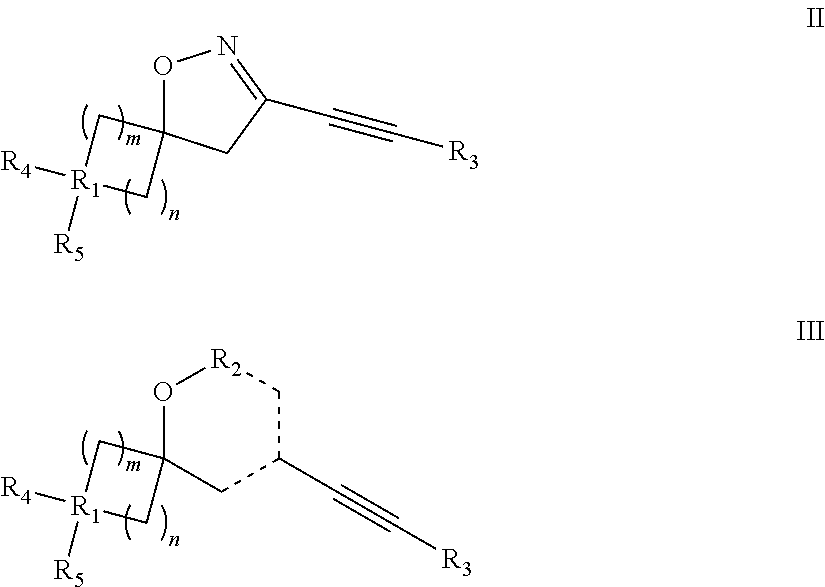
O1C2(CC(C#C[R3])C[R2]1)C[R1]([R4])([R5])C2.C1[R1]([R4])([R5])CC12ON=C(C#C[R3])C2
